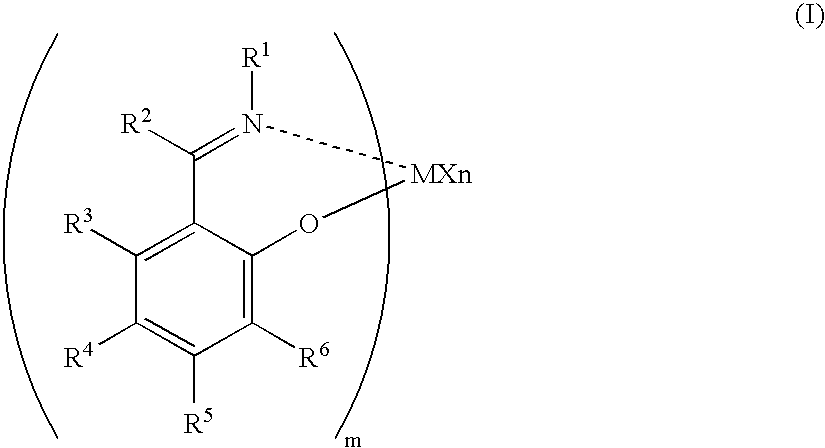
[R2]C1=N([R1])[MXn]OC2=C([R6])C([R5])=C([R4])C([R3])=C12
